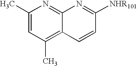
C1(C)=CC(C)=C2C(=N1)N=C([NHR101])C=C2
